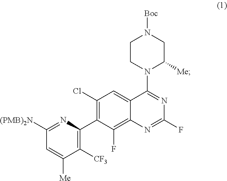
C1([(PMB)2N])=NC(C2=C(Cl)C=C3C(=C2F)N=C(F)N=C3N2C([Me])CN([Boc])CC2)=C([CF3])C([Me])=C1
